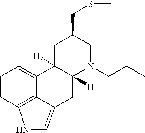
C1C2([H])C([H])(N(CCC)CC1CSC)CC1=CNC3=C1C2=CC=C3
